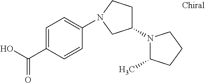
C1=C(C(O)=O)C=CC(N2CCC(N3C(C)CCC3)C2)=C1
